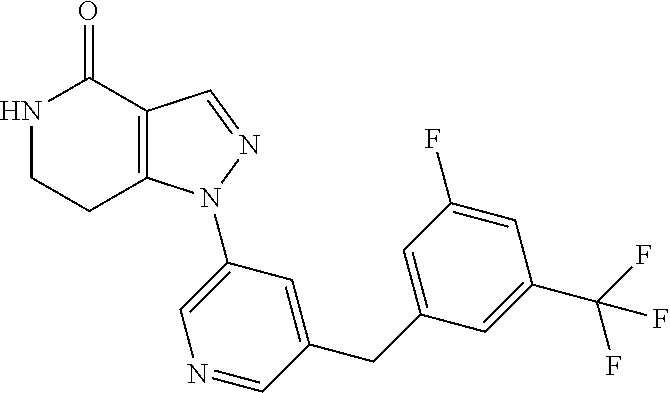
C12=C(C=NN1C1=CN=CC(CC3=CC(F)=CC(C(F)(F)F)=C3)=C1)C(=O)NCC2
